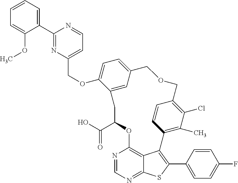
C1(C2=NC(COC3=CC=C4C=C3CC(C(O)=O)OC3=C5C(=NC=N3)SC(C3=CC=C(F)C=C3)=C5C3=C(C)C(Cl)=C(C=C3)COC4)=CC=N2)=CC=CC=C1OC
